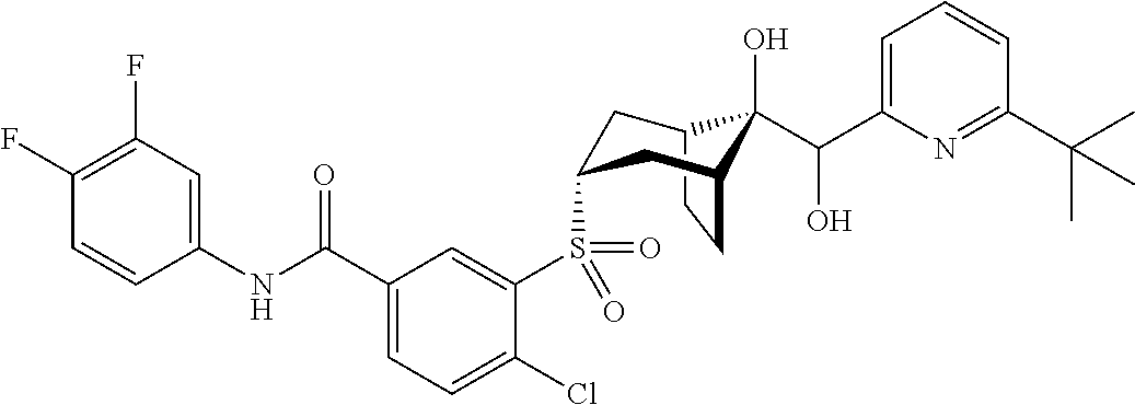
C12CCC(CC(S(C3=CC(C(NC4=CC(F)=C(F)C=C4)=O)=CC=C3Cl)(=O)=O)C1)C2(O)C(C1=CC=CC(C(C)(C)C)=N1)O
